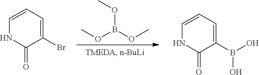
C1=CNC(=O)C(Br)=C1.COB(OC)OC.C1=CNC(=O)C(B(O)O)=C1
